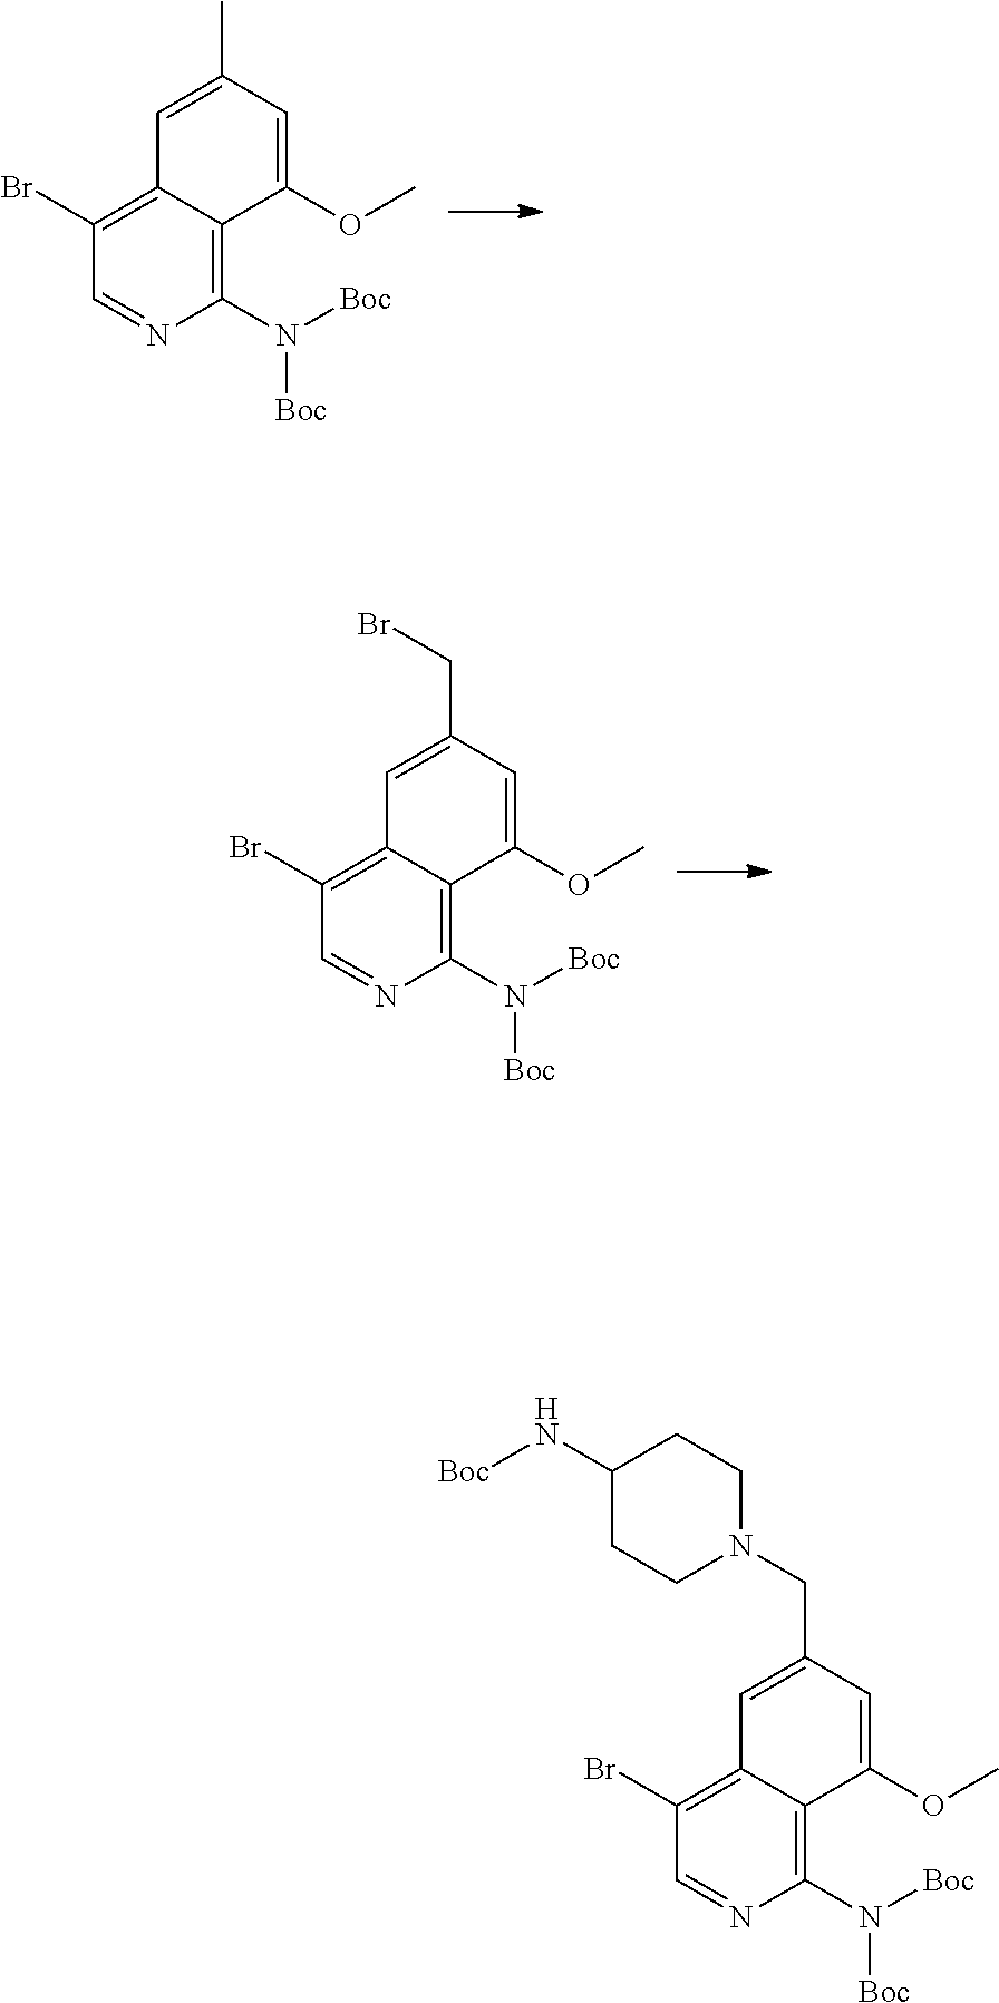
C1(Br)=C2C(=C(N([Boc])[Boc])N=C1)C(OC)=CC(C)=C2.C1(Br)=C2C(=C(N([Boc])[Boc])N=C1)C(OC)=CC(CBr)=C2.C1(Br)=C2C(=C(N([Boc])[Boc])N=C1)C(OC)=CC(CN1CCC(N[Boc])CC1)=C2
